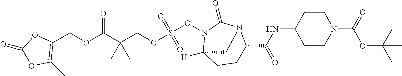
C(OC(C(COS(ON1C2([H])CCC(C(NC3CCN(C(=O)OC(C)(C)C)CC3)=O)N(C1=O)C2)(=O)=O)(C)C)=O)C1=C(C)OC(=O)O1
